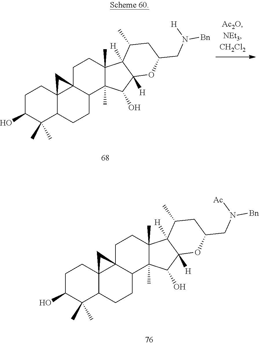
C1C(O)C(C)(C)C2C3(C1)C1(C(CC2)C2(C)C(C)(CC1)C1([H])C([H])(C2O)OC(CN([Bn])[Ac])CC1C)C3.C1C(O)C(C)(C)C2C3(C1)C1(C(CC2)C2(C)C(C)(CC1)C1([H])C([H])(C2O)OC(CN([Bn])[H])CC1C)C3
